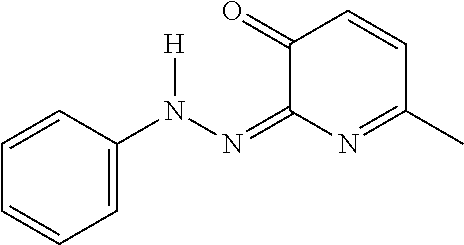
C1=C(N(N=C2N=C(C)C=CC2=O)[H])C=CC=C1
